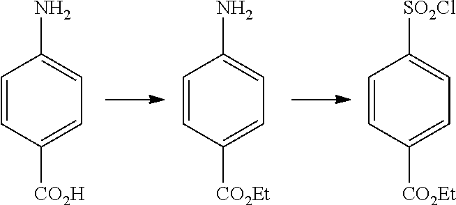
C1=CC([CO2H])=CC=C1N.C1=CC([CO2Et])=CC=C1N.C1=CC([CO2Et])=CC=C1[SO2Cl]
